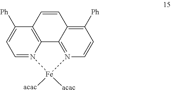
C12=C3C([Ph])=CC=N1[Fe]([acac])([acac])N1=C2C(=C([Ph])C=C1)C=C3
